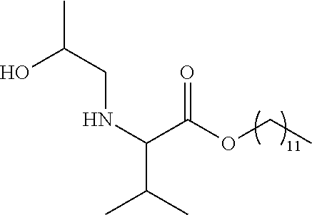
N(C(C(OCC)=O)C(C)C)CC(C)O
